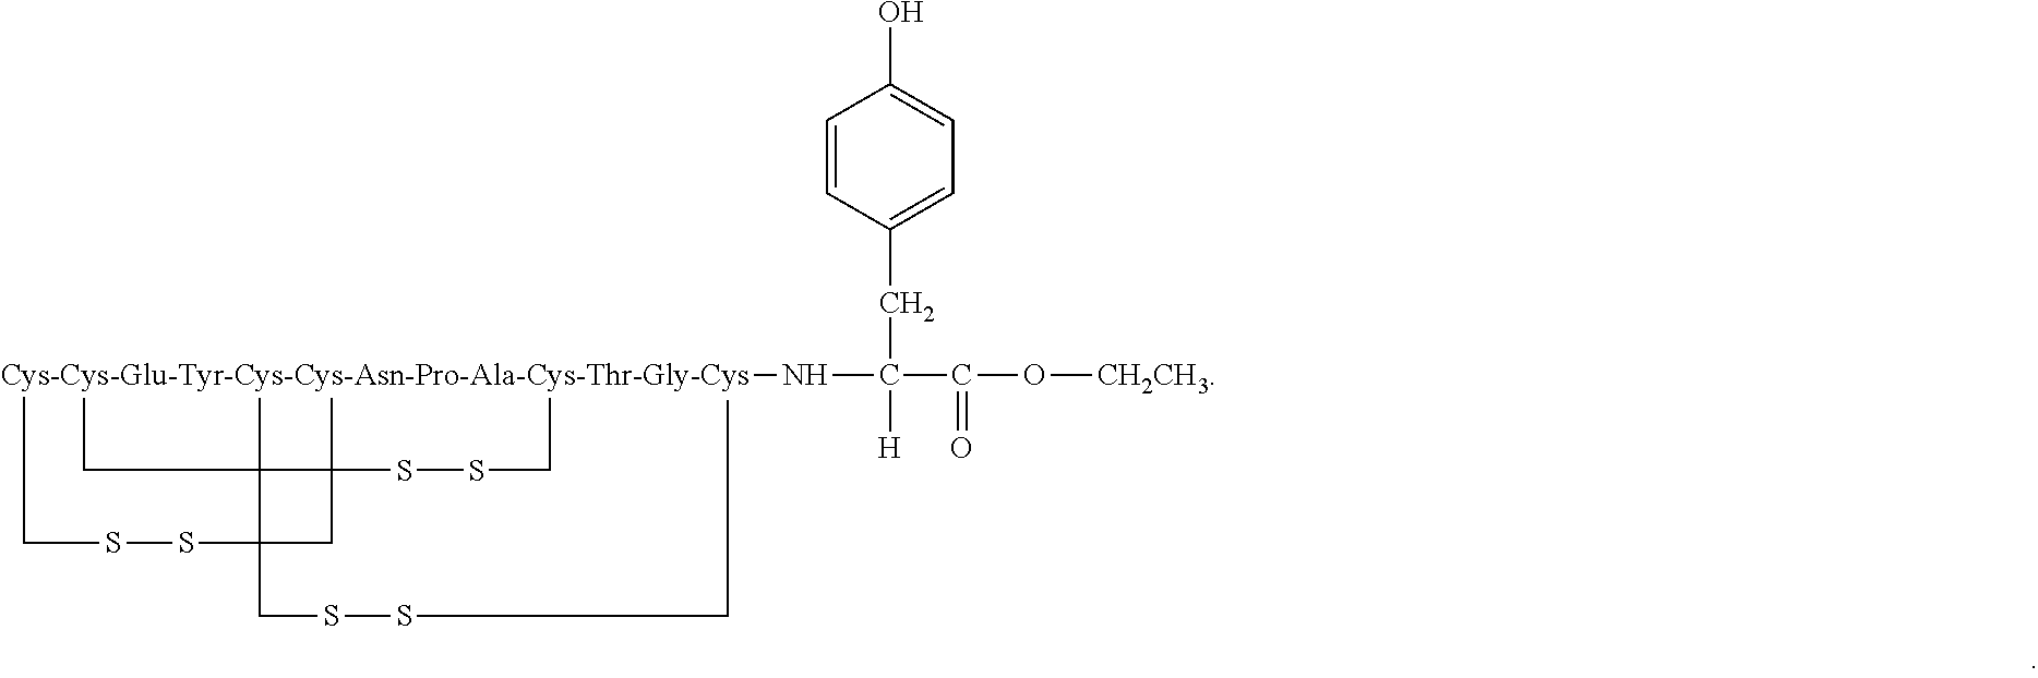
C1=CC(CC([H])(C(O[CH2CH3])=O)N[Cys-Cys-Glu-Tyr-Cys-Cys-Asn-Pro-Ala-Cys-Thr-Gly-Cys])=CC=C1O.CCC1(C)C(C)(SSCC)CC1(SSCC)CSSCC
